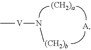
[A].C[V]NC
